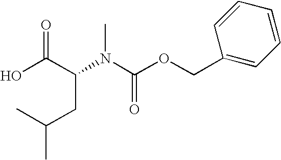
C1(COC(N(C)C(CC(C)C)C(=O)O)=O)=CC=CC=C1
